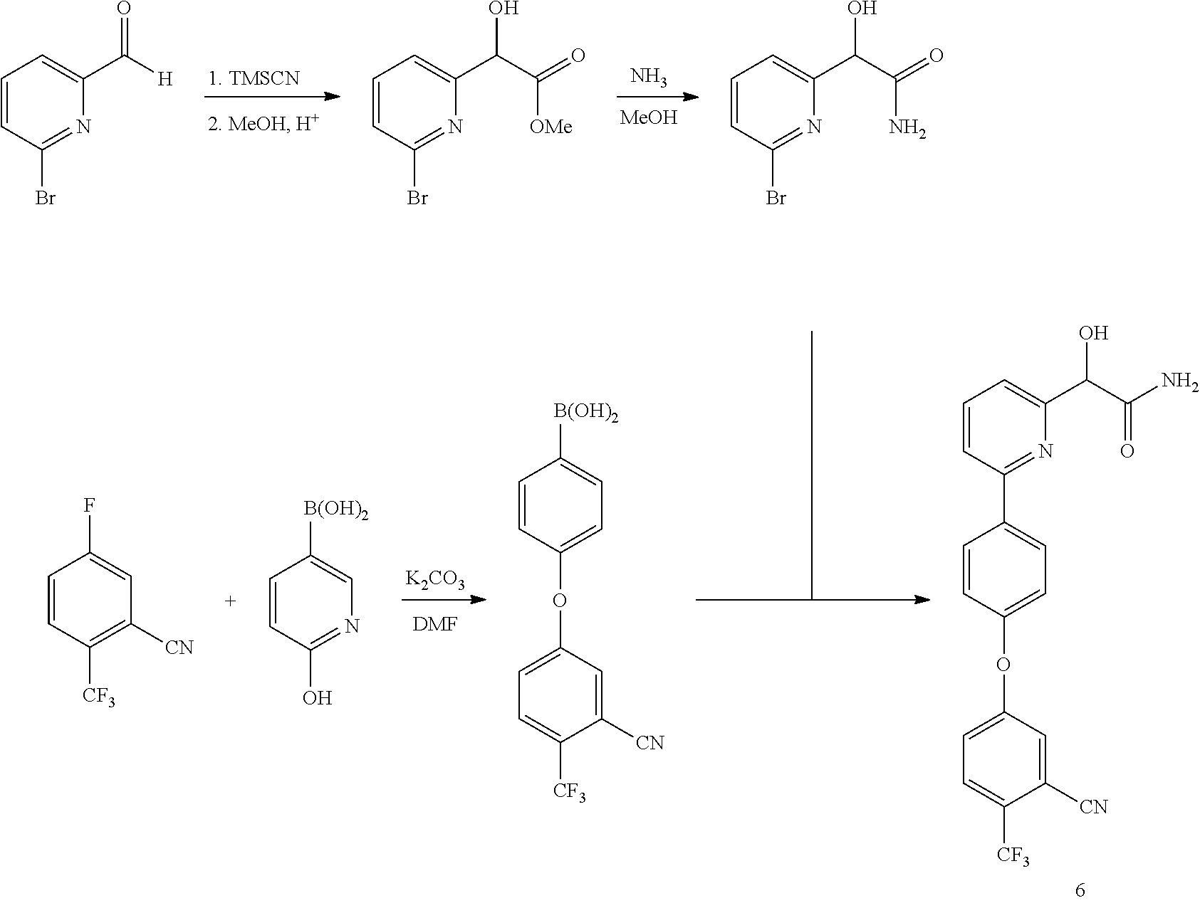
N.[MeOH].C1=CC(Br)=NC(C([H])=O)=C1.C1=CC(Br)=NC(C(C(=O)[OMe])O)=C1.C1=CC(Br)=NC(C(C(=O)N)O)=C1.[K2CO3].[DMF].C1=CC([CF3])=C([CN])C=C1F.C1=CC(O)=NC=C1[B(OH)2].C1=C(OC2=CC=C([B(OH)2])C=C2)C=C([CN])C([CF3])=C1.C1=C(OC2=CC=C(C3=NC(C(C(N)=O)O)=CC=C3)C=C2)C=C([CN])C([CF3])=C1
